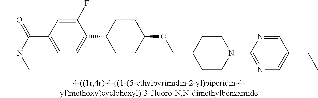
C(C1=CC=C(C2CCC(OCC3CCN(C4=NC=C(CC)C=N4)CC3)CC2)C(F)=C1)(N(C)C)=O
